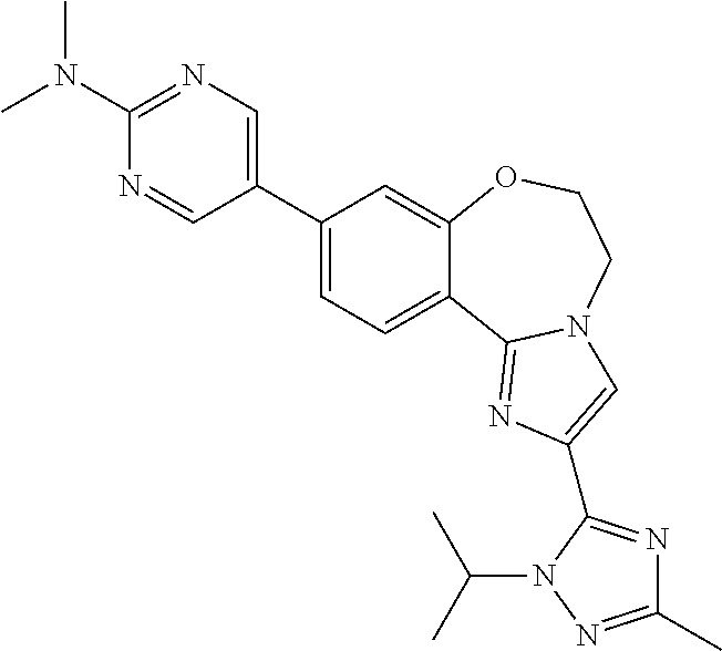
C1(C2=CN=C(N(C)C)N=C2)=CC=C2C(=C1)OCCN1C2=NC(C2=NC(C)=NN2C(C)C)=C1
